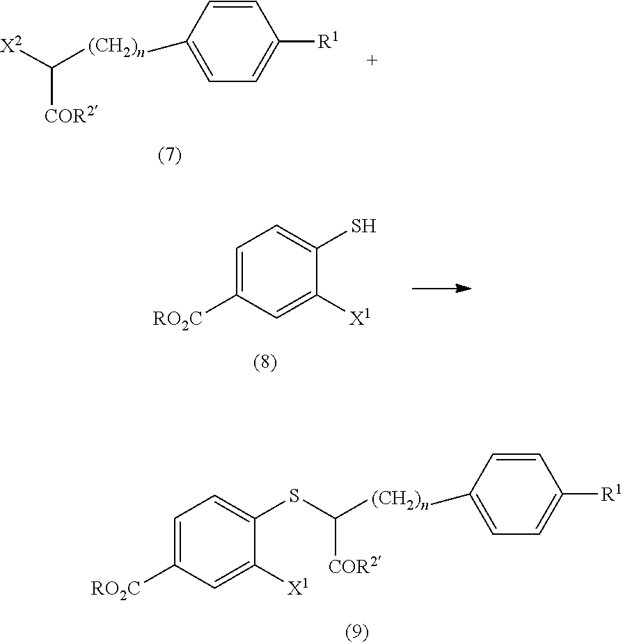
C1=C([RO2C])C=C([X1])C(SC([(CH2)n]C2=CC=C([R1])C=C2)[COR2])=C1.C1=C([RO2C])C=C([X1])C(S)=C1.[(CH2)n](C1=CC=C([R1])C=C1)C([COR2])[X2]
